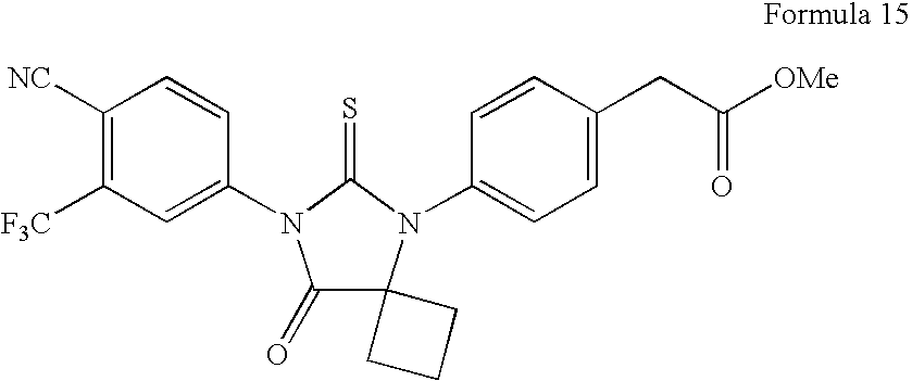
C1([NC])=C([F3C])C=C(N2C(=O)C3(N(C4=CC=C(CC([OMe])=O)C=C4)C2=S)CCC3)C=C1
